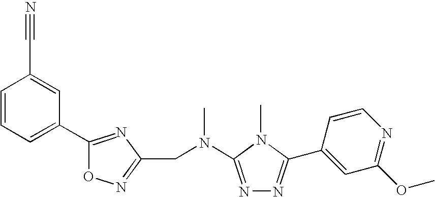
C1=CC=C(C2=NC(CN(C)C3=NN=C(C4=CC(OC)=NC=C4)N3C)=NO2)C=C1C#N
